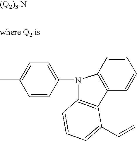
C1=CC(N2C3=C(C4=C2C=CC=C4)C(C=C)=CC=C3)=CC=C1C
